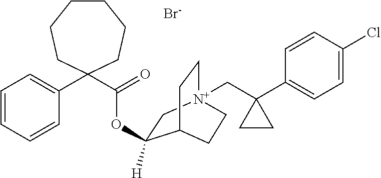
[Br-].C1CCCC(C(=O)OC2([H])C[N+]3(CC4(C5=CC=C(Cl)C=C5)CC4)CCC2CC3)(C2=CC=CC=C2)CC1
